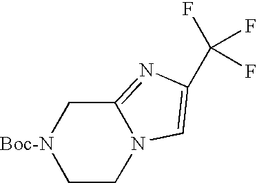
C1CN2C(=NC(C(F)(F)F)=C2)C[Boc-N]1
